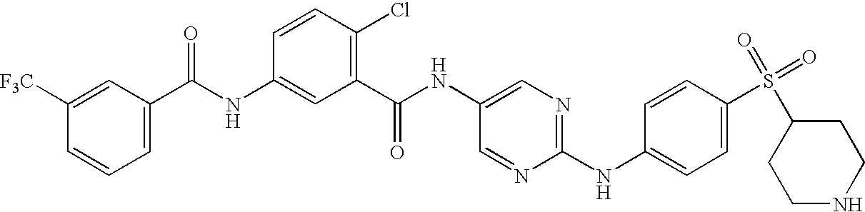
C1(NC(C2=CC=CC([F3C])=C2)=O)=CC(C(NC2=CN=C(NC3=CC=C(S(C4CCNCC4)(=O)=O)C=C3)N=C2)=O)=C(Cl)C=C1
